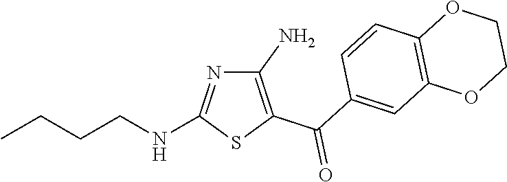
C(NC1=NC(N)=C(C(=O)C2=CC3=C(C=C2)OCCO3)S1)CCC
